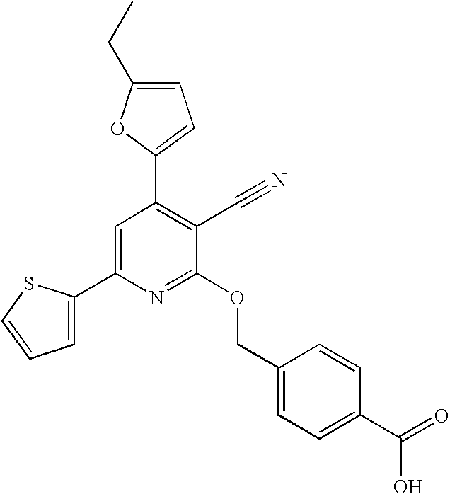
C1=C(C2=CC(C3=CC=C(CC)O3)=C(C#N)C(OCC3=CC=C(C(=O)O)C=C3)=N2)SC=C1
